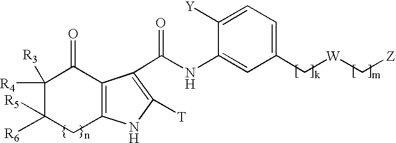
C12=C(C(C(=O)NC3=CC(C[W]C[Z])=CC=C3[Y])=C([T])N1)C(=O)C([R4])([R3])C([R6])([R5])C2
